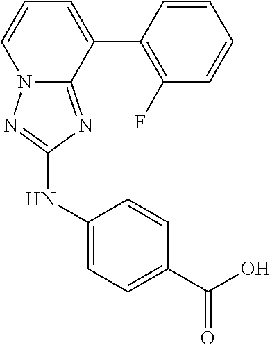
C1(NC2=NN3C(=N2)C(C2=C(F)C=CC=C2)=CC=C3)=CC=C(C(O)=O)C=C1
